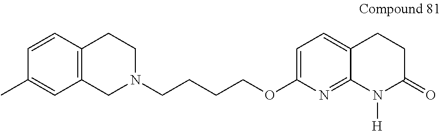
C12=C(CN(CCCCOC3=CC=C4C(=N3)N([H])C(=O)CC4)CC1)C=C(C)C=C2
